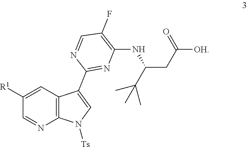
C1=NC(C2=CN([Ts])C3=C2C=C([R1])C=N3)=NC(NC(CC([OH])=O)C(C)(C)C)=C1F
